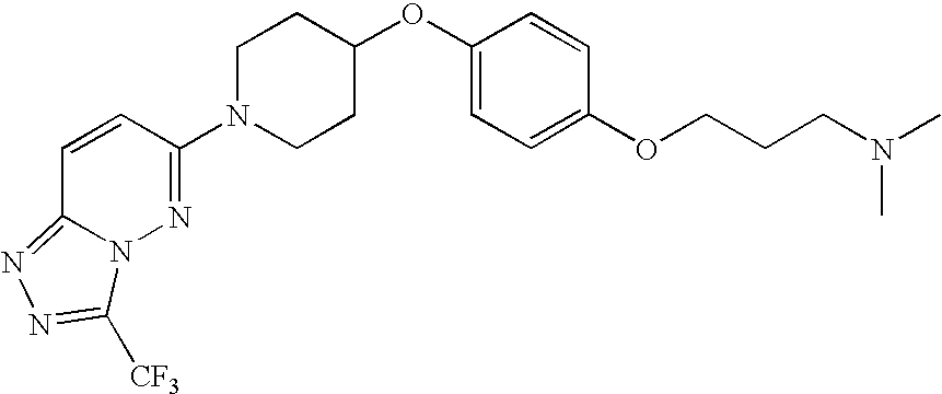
C1(OC2CCN(C3=NN4C(=NN=C4[CF3])C=C3)CC2)=CC=C(OCCCN(C)C)C=C1
